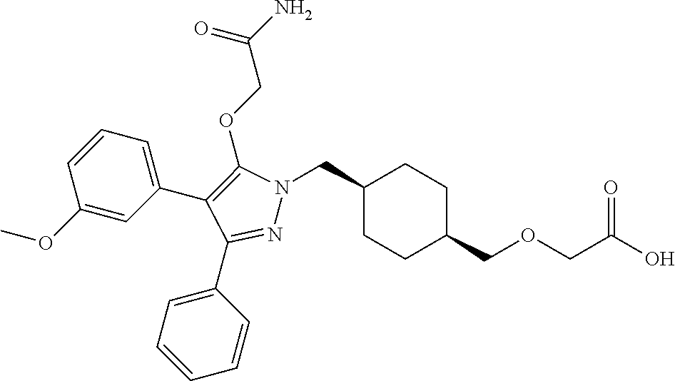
C1(CN2N=C(C3=CC=CC=C3)C(C3=CC=CC(OC)=C3)=C2OCC(N)=O)CCC(COCC(O)=O)CC1
